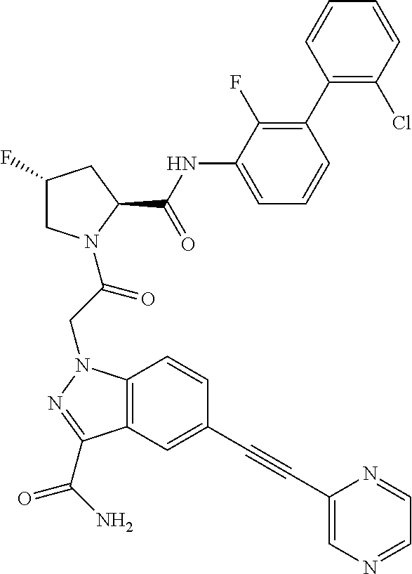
C1(NC(C2CC(F)CN2C(CN2C3=C(C(C(N)=O)=N2)C=C(C#CC2=CN=CC=N2)C=C3)=O)=O)=CC=CC(C2=C(Cl)C=CC=C2)=C1F
